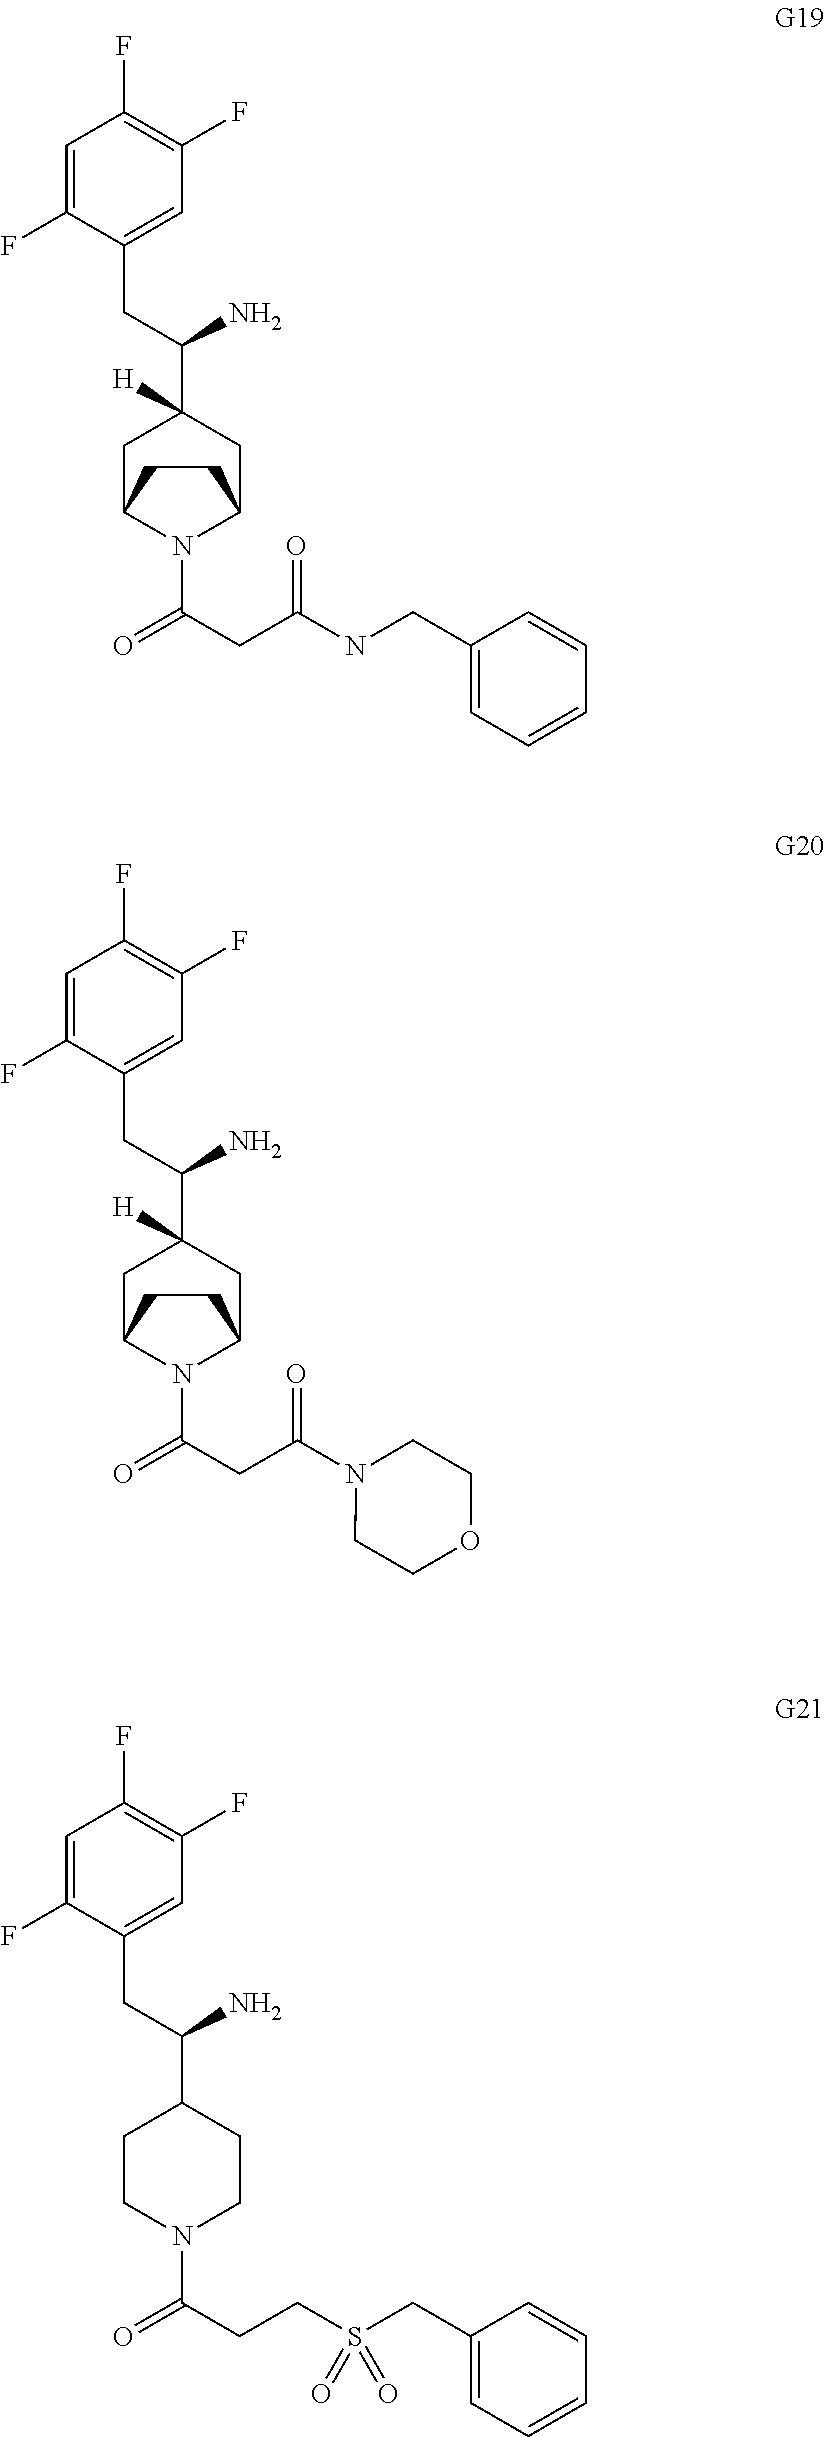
C1=C(F)C(CC(C2([H])CC3N(C(=O)CC(N4CCOCC4)=O)C(C2)CC3)N)=CC(F)=C1F.C1=C(F)C(CC(C2([H])CC3N(C(=O)CC(NCC4=CC=CC=C4)=O)C(C2)CC3)N)=CC(F)=C1F.C1=C(F)C(CC(C2CCN(C(=O)CCS(CC3=CC=CC=C3)(=O)=O)CC2)N)=CC(F)=C1F
